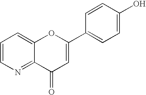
C1=CN=C2C(=C1)OC(C1=CC=C(O)C=C1)=CC2=O
